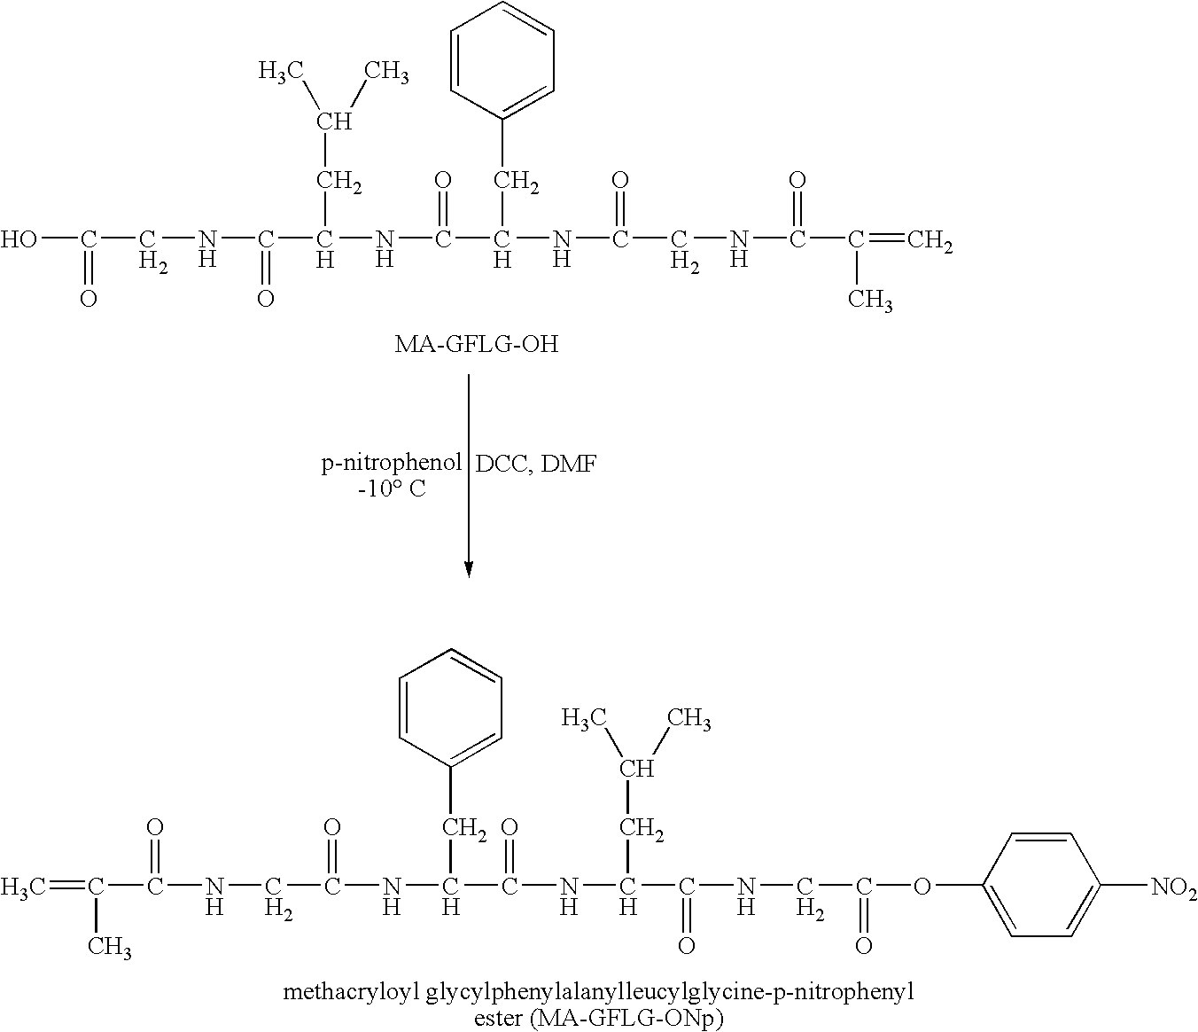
OC(CNC(=O)C(NC(=O)C(NC(=O)CNC(=O)C(C)=C)CC1=CC=CC=C1)CC(C)C)=O.C=C(C(NCC(NC(C(=O)NC(C(NCC(OC1=CC=C([NO2])C=C1)=O)=O)CC(C)C)CC1=CC=CC=C1)=O)=O)C
